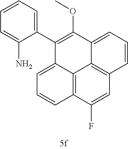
C12=C3C(F)=CC4=C1C(=CC=C4)C(OC)=C(C1=CC=CC=C1N)C2=CC=C3
